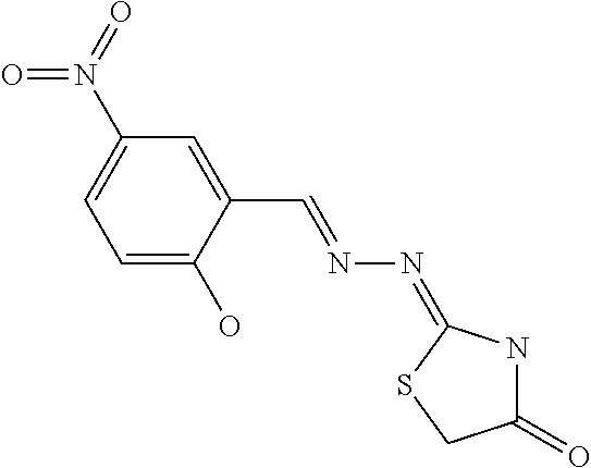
C1=C(O)C(C=NN=C2NC(=O)CS2)=CC(N(=O)=O)=C1
